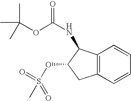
C12=C(C=CC=C1)CC(OS(=O)(C)=O)C2NC(=O)OC(C)(C)C
